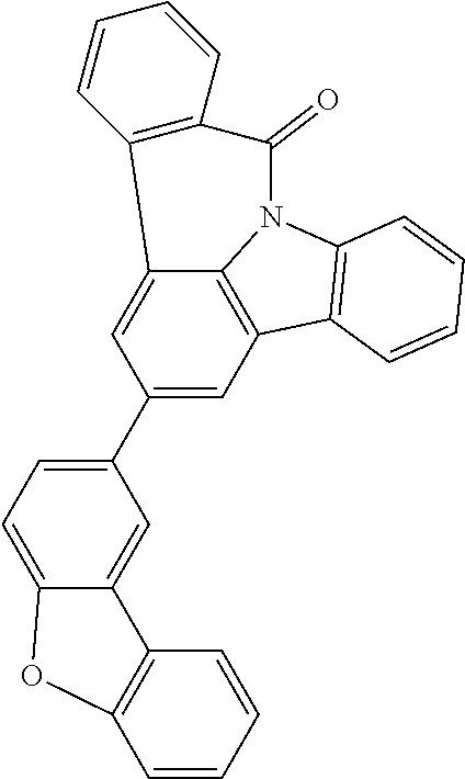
C12=CC(C3=CC=C4C(=C3)C3=C(C=CC=C3)O4)=CC3=C1N(C1=C3C=CC=C1)C(=O)C1=C2C=CC=C1
